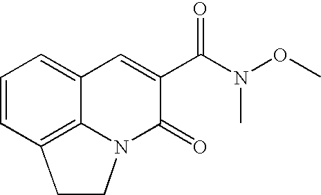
C1=CC2=C3C(=C1)C=C(C(=O)N(C)OC)C(=O)N3CC2
